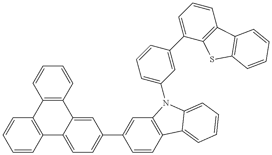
C1=CC2=C(C=C1)C1=C(C3=CC(C4=CC5=C(C=C4)C4=CC=CC=C4N5C4=CC=CC(C5=CC=CC6=C5SC5=C6C=CC=C5)=C4)=CC=C23)C=CC=C1
